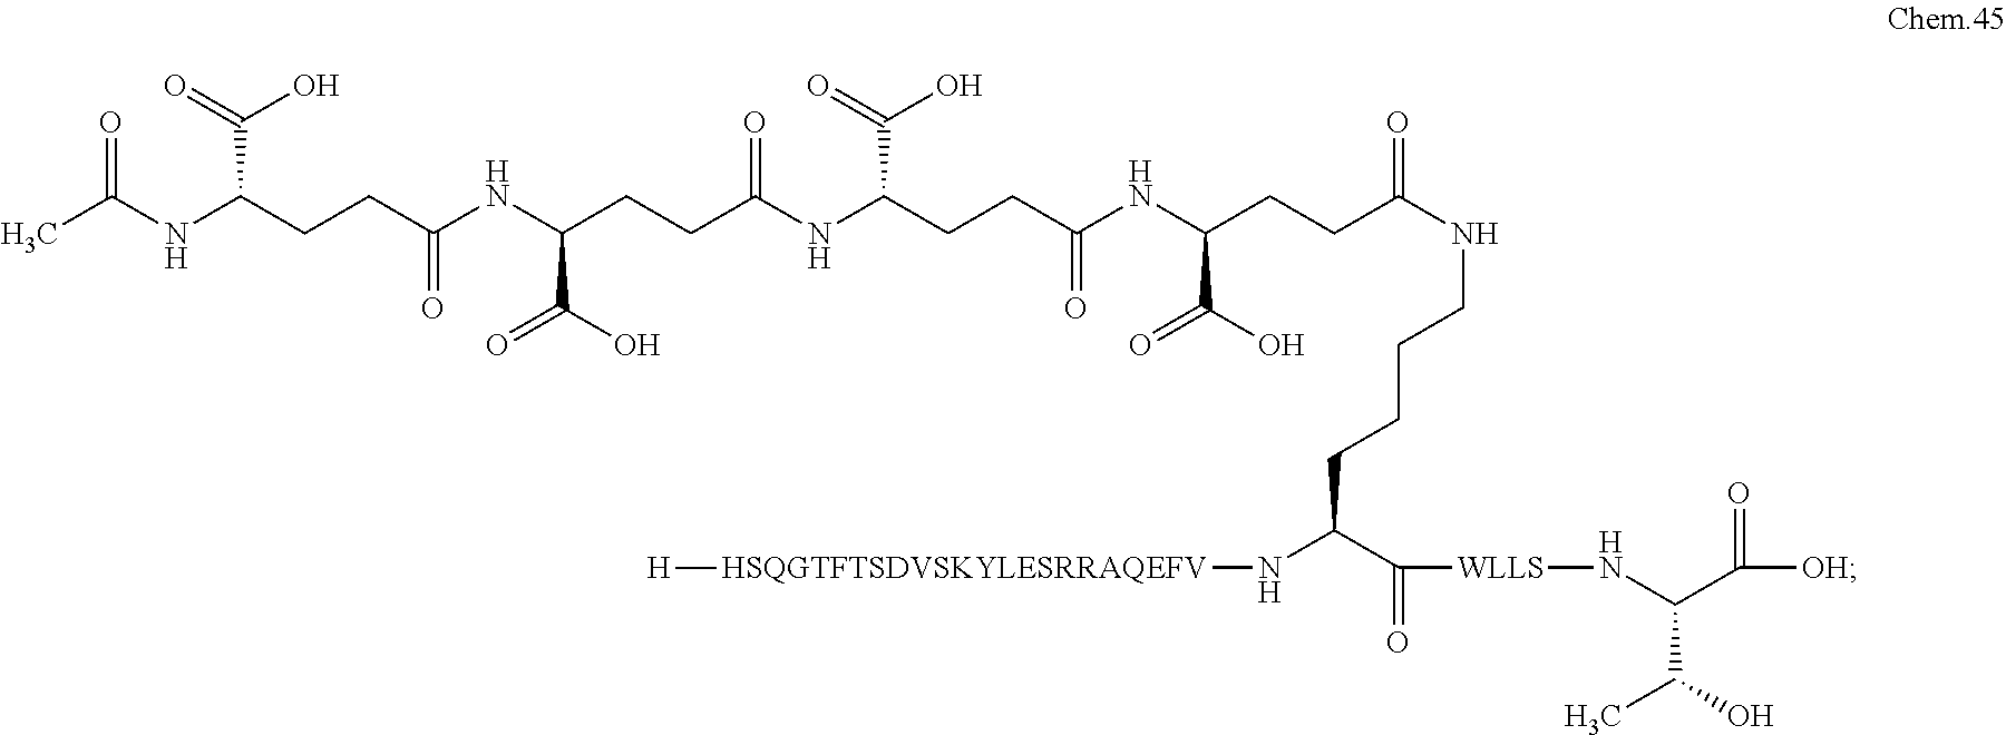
CC(NC(CCC(NC(CCC(NC(CCC(NC(CCC(NCCCCC(N[HSQGTFTSDVSKYLESRRAQEFV][H])C(=O)[WLLS]NC(C([OH])=O)C(O)C)=O)C(O)=O)=O)C(=O)O)=O)C(O)=O)=O)C(=O)O)=O
